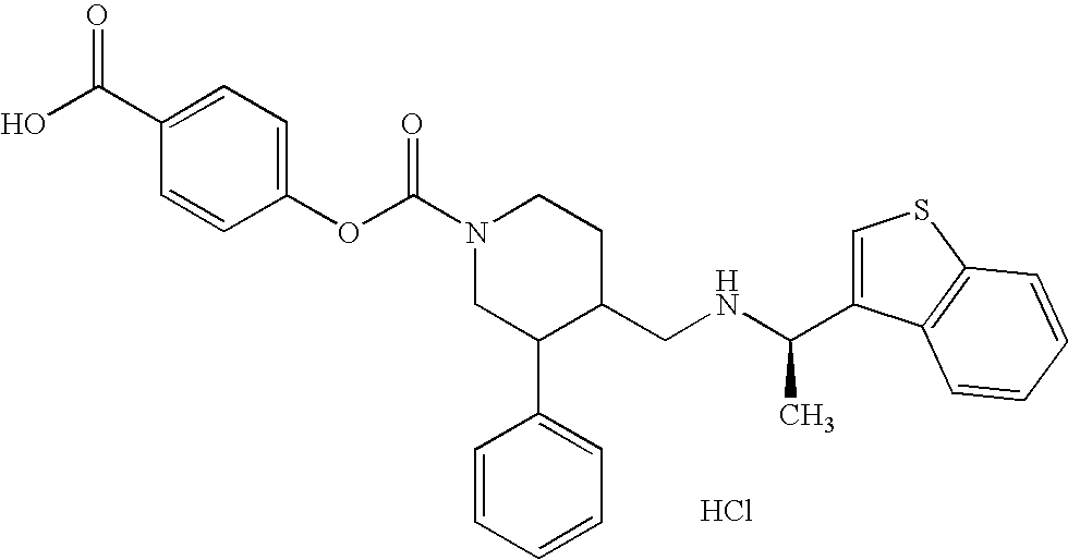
Cl.C1(OC(N2CC(C3=CC=CC=C3)C(CNC(C)C3=CSC4=C3C=CC=C4)CC2)=O)=CC=C(C(=O)O)C=C1
